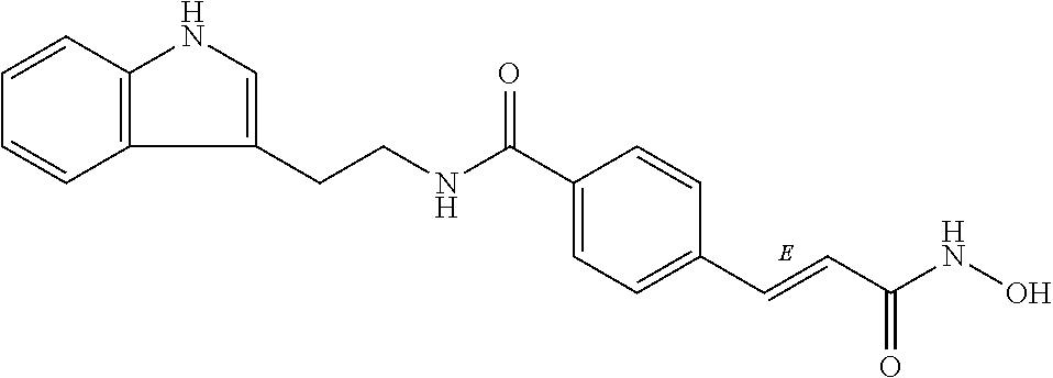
C12=C(C=CC=C1)NC=C2CCNC(C1=CC=C(C=CC(NO)=O)C=C1)=O
